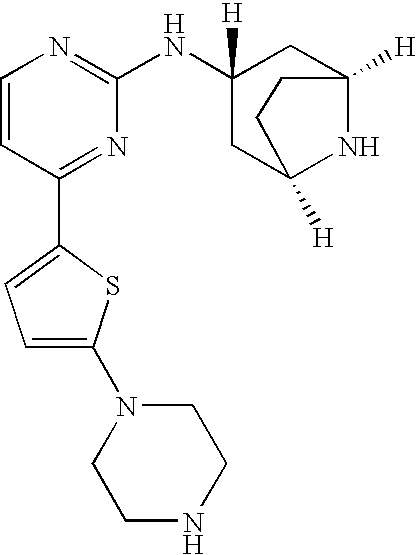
C1=CC(C2=CC=C(N3CCNCC3)S2)=NC(NC2([H])CC3([H])NC([H])(C2)CC3)=N1
